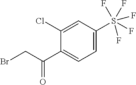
C1(Cl)=CC(S(F)(F)(F)(F)F)=CC=C1C(CBr)=O
